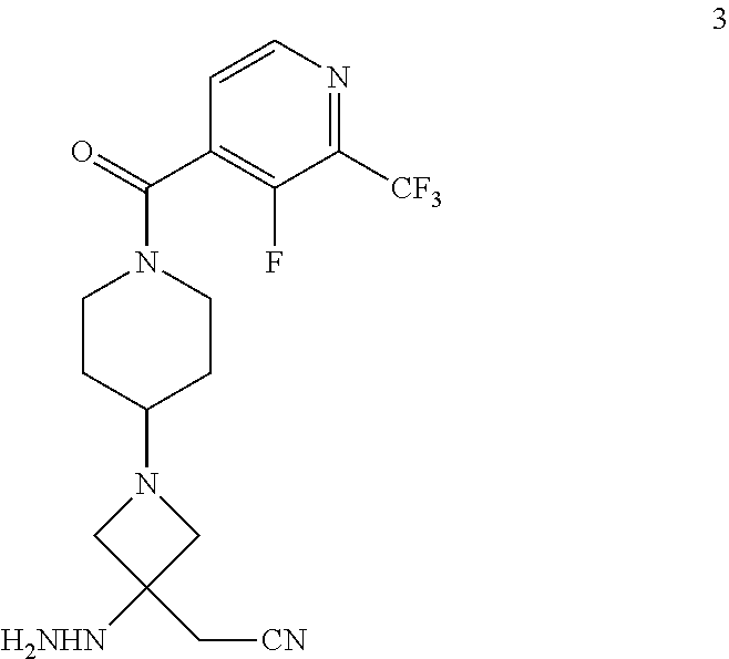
C1(N2CC(C[CN])([H2NHN])C2)CCN(C(C2=C(F)C([CF3])=NC=C2)=O)CC1
